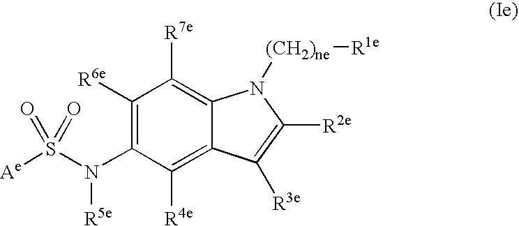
C1([R6e])=C(N([R5e])S([Ae])(=O)=O)C([R4e])=C2C(=C1[R7e])N([(CH2)ne][R1e])C([R2e])=C2[R3e]
